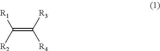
C(=C([R4])[R3])([R1])[R2]
